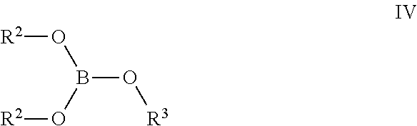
B(O[R2])(O[R2])O[R3]
